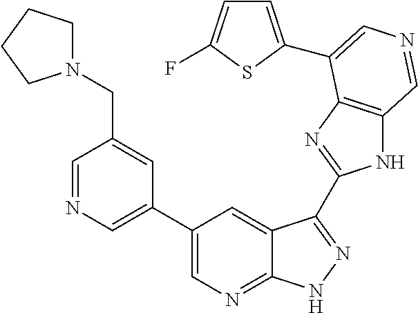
C1(C2=CN=CC(CN3CCCC3)=C2)=CN=C2C(=C1)C(C1=NC3=C(N1)C=NC=C3C1=CC=C(F)S1)=NN2
